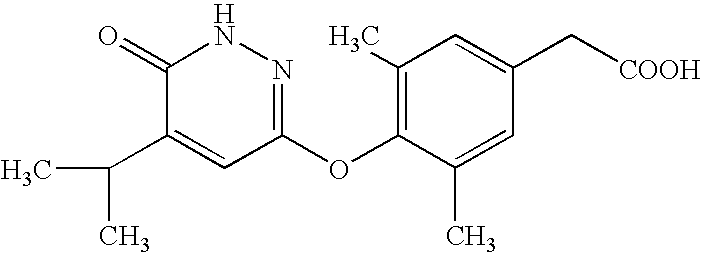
C1(=O)C(C(C)C)=CC(OC2=C(C)C=C(C[COOH])C=C2C)=NN1
